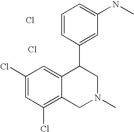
C1(Cl)=C2C(=CC(Cl)=C1)C(C1=CC(NC)=CC=C1)CN(C)C2.Cl.Cl
